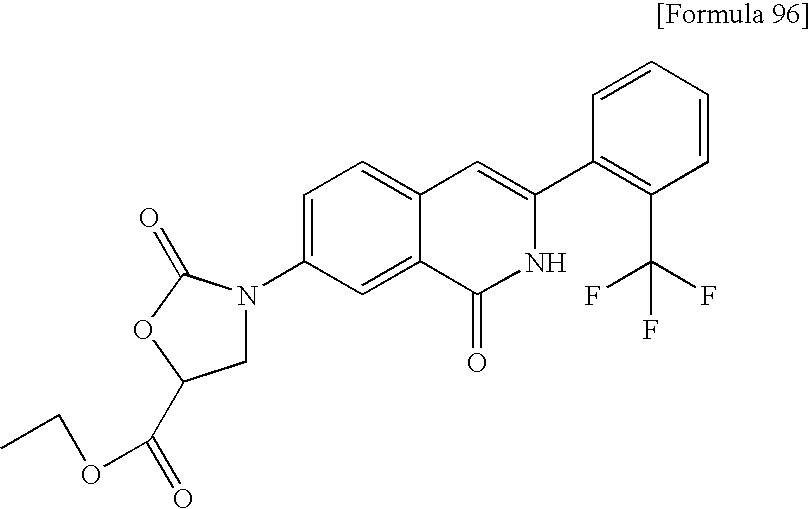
C1=CC=CC(C2=CC3=CC=C(N4CC(C(=O)OCC)OC4=O)C=C3C(=O)N2)=C1C(F)(F)F
